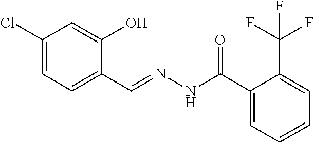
C1(Cl)=CC=C(C=NNC(=O)C2=CC=CC=C2C(F)(F)F)C(O)=C1
